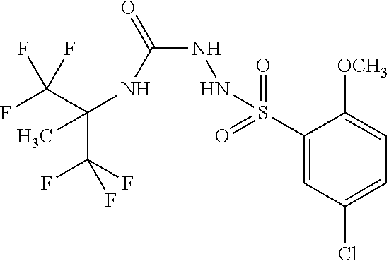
C(C(F)(F)F)(NC(NNS(C1=CC(Cl)=CC=C1[OCH3])(=O)=O)=O)(C)C(F)(F)F
